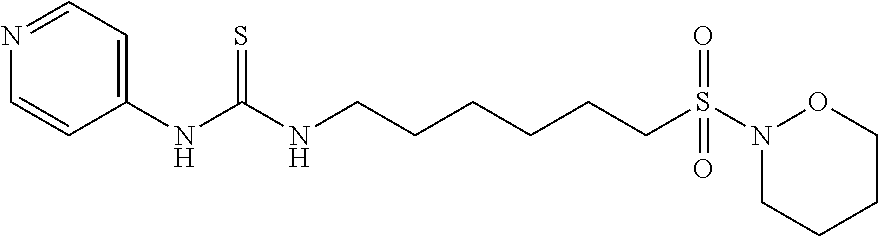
C1(NC(NCCCCCCS(N2CCCCO2)(=O)=O)=S)=CC=NC=C1
